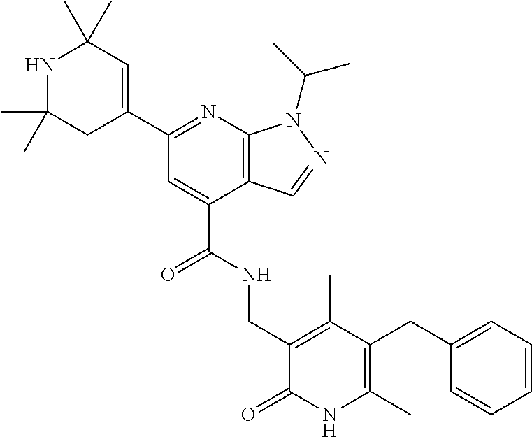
C(C1=CC(C2=CC(C)(C)NC(C)(C)C2)=NC2=C1C=NN2C(C)C)(NCC1=C(C)C(CC2=CC=CC=C2)=C(C)NC1=O)=O
